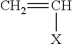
C=C[X]
